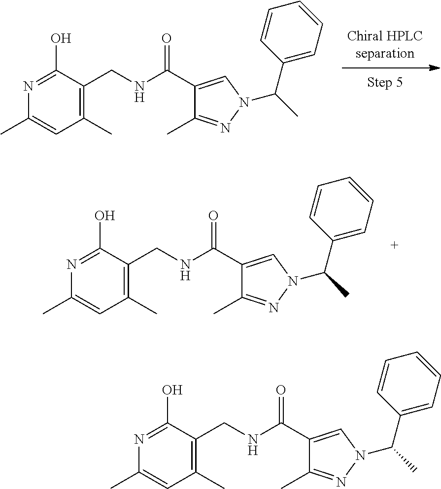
C1(C)=CC(C)=C(CNC(C2=CN(C(C3=CC=CC=C3)C)N=C2C)=O)C(O)=N1.C1(C)=CC(C)=C(CNC(C2=CN(C(C3=CC=CC=C3)C)N=C2C)=O)C(O)=N1.C1(C)=CC(C)=C(CNC(C2=CN(C(C3=CC=CC=C3)C)N=C2C)=O)C(O)=N1
